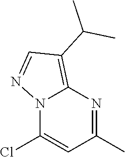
ClC1=CC(C)=NC2=C(C(C)C)C=NN12
